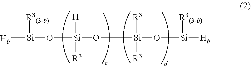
[Hb][Si]([R3(3-b)])O[Si]([H])([R3])O[Si]([R3])(O[Si]([R3(3-b)])[Hb])[R3]
